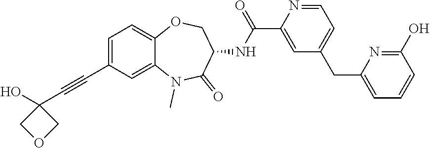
C1=C(C#CC2(O)COC2)C=C2C(=C1)OCC(NC(C1=CC(CC3=CC=CC(O)=N3)=CC=N1)=O)C(=O)N2C
